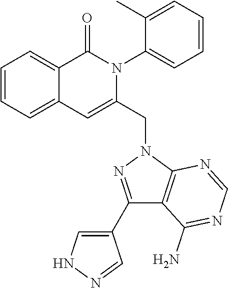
C1=CC=C2C(=C1)C(=O)N(C1=CC=CC=C1C)C(CN1C3=C(C(N)=NC=N3)C(C3=CNN=C3)=N1)=C2
